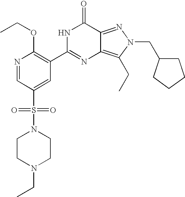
N1=CC(S(=O)(=O)N2CCN(CC)CC2)=CC(C2=NC3=C(CC)N(CC4CCCC4)N=C3C(=O)N2)=C1OCC
